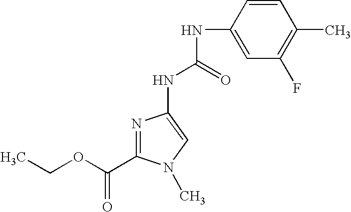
N1=C(C(OCC)=O)N(C)C=C1NC(NC1=CC(F)=C(C)C=C1)=O
